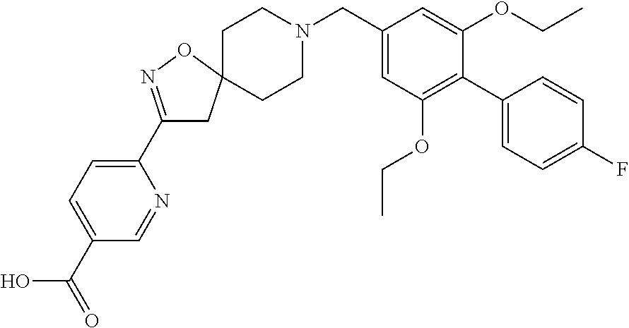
C1(C2=NOC3(C2)CCN(CC2=CC(OCC)=C(C4=CC=C(F)C=C4)C(OCC)=C2)CC3)=CC=C(C(=O)O)C=N1
